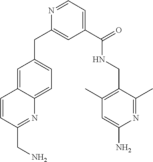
C1=CC(CN)=NC2=CC=C(CC3=CC(C(NCC4=C(C)C=C(N)N=C4C)=O)=CC=N3)C=C12
